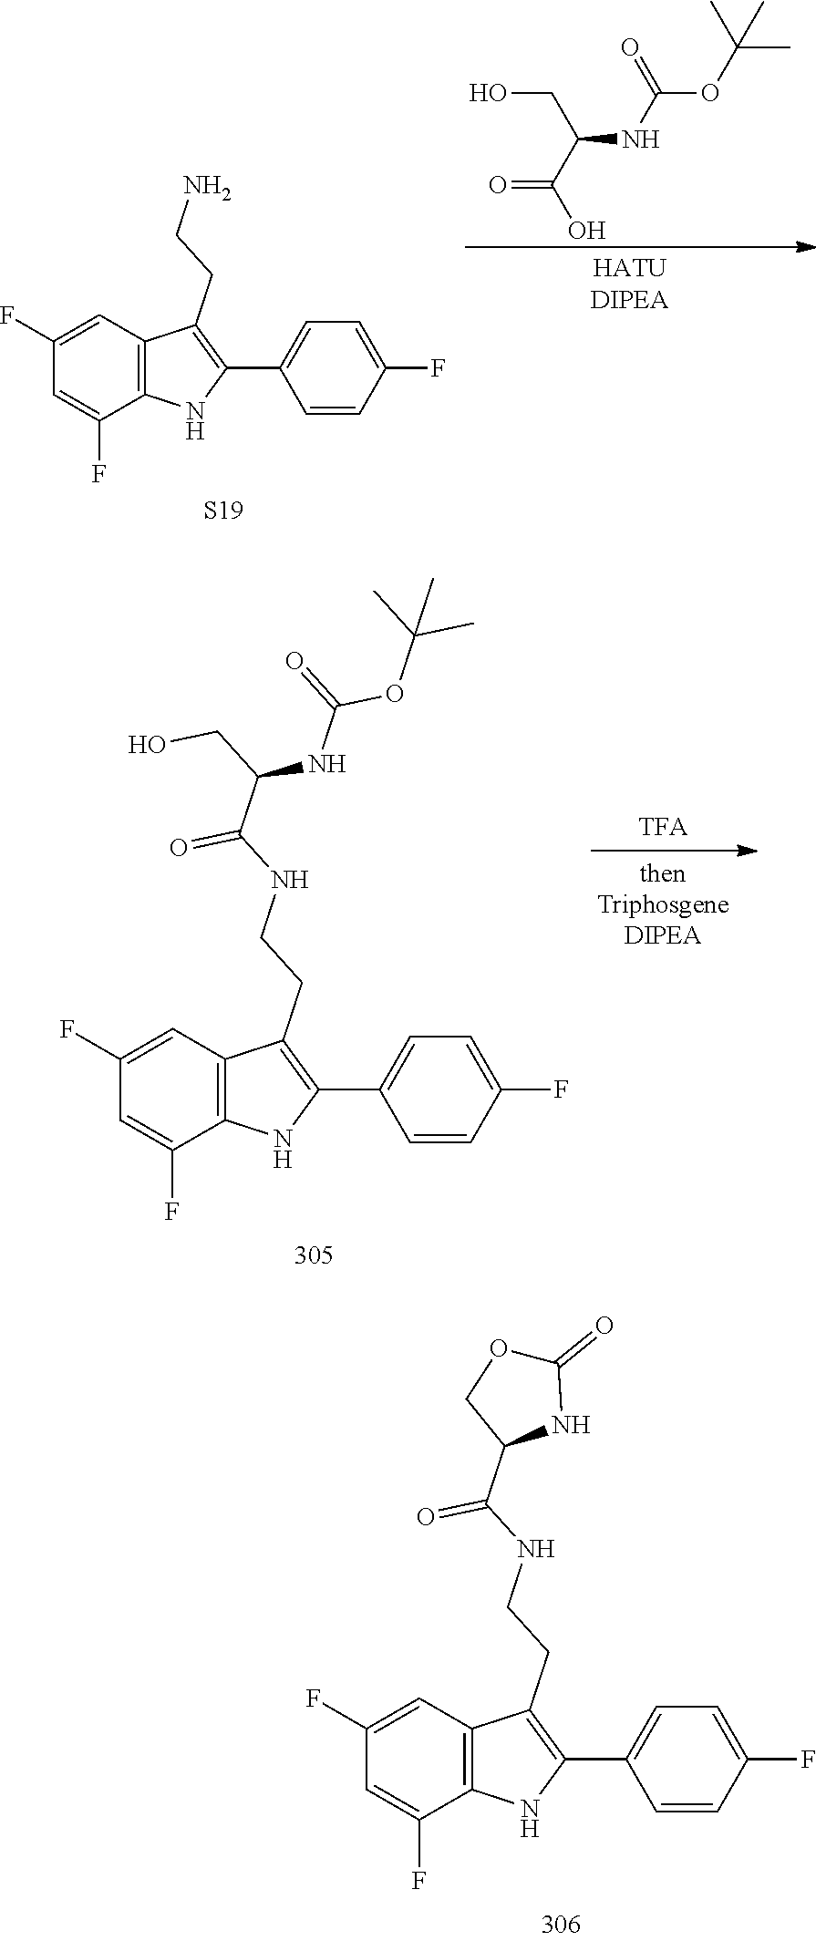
O=C(O)C(CO)NC(OC(C)(C)C)=O.C1(F)=CC2=C(C(F)=C1)NC(C1=CC=C(F)C=C1)=C2CCN.[S19].C1(F)=CC2=C(C(F)=C1)NC(C1=CC=C(F)C=C1)=C2CCNC(C(CO)NC(OC(C)(C)C)=O)=O.C1(F)=CC2=C(C(F)=C1)NC(C1=CC=C(F)C=C1)=C2CCNC(C1NC(=O)OC1)=O
